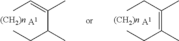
CC=C(C(CC)C)C.[A1].CCC(=C(CC)C)C.[A1]
